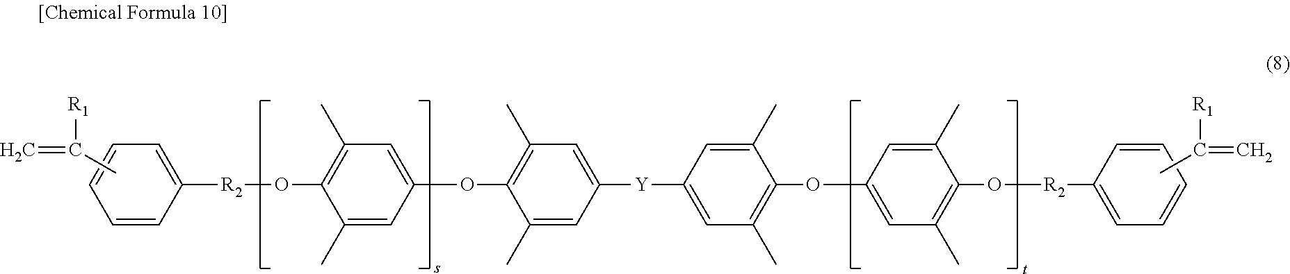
C1(C)=CC(OC2=C(C)C=C([Y]C3=CC(C)=C(OC4=CC(C)=C(O[R2]C5=CC=CC=C5)C(C)=C4)C(C)=C3)C=C2C)=CC(C)=C1O[R2]C1=CC=CC=C1.CC([R1])=C.CC([R1])=C
